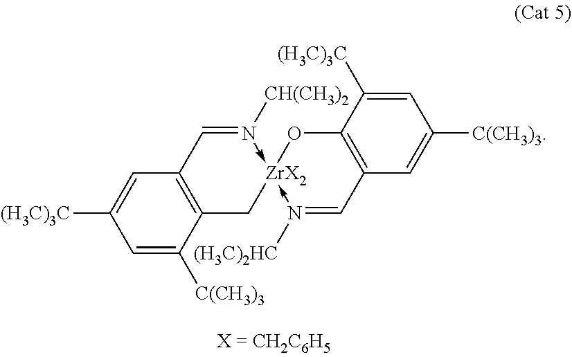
C1=C([C(CH3)3])C2=C(C=C1[(H3C)3C])C=N([CH(CH3)2])->[ZrX2]1(-N([(H3C)2HC])=CC3=C(O1)C([(H3C)3C])=CC([C(CH3)3])=C3)C2
